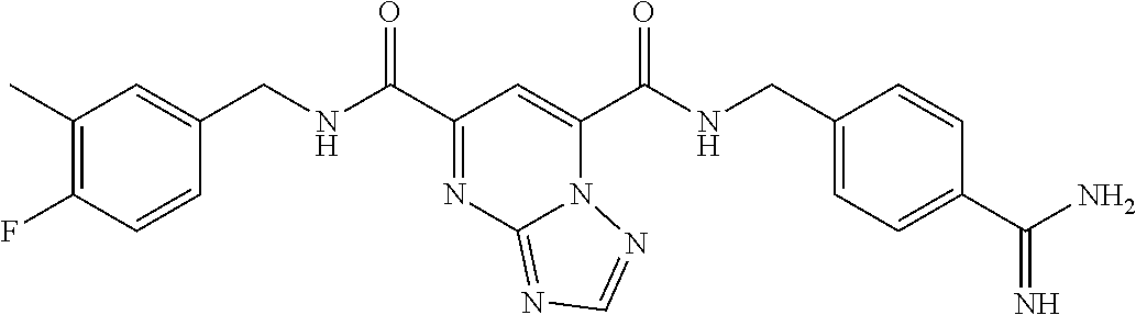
C1(C)=C(F)C=CC(CNC(C2=NC3=NC=NN3C(C(NCC3=CC=C(C(N)=N)C=C3)=O)=C2)=O)=C1
